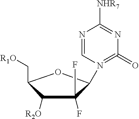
N1=CN(C2C(F)(F)C([R2O])C(C[R1O])O2)=C(=O)N=C1[NHR7]
